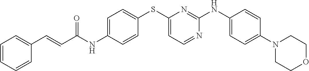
C1=C(NC(C=CC2=CC=CC=C2)=O)C=CC(SC2=CC=NC(NC3=CC=C(N4CCOCC4)C=C3)=N2)=C1
